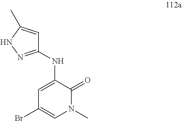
BrC1=CN(C)C(=O)C(NC2=NNC(C)=C2)=C1
